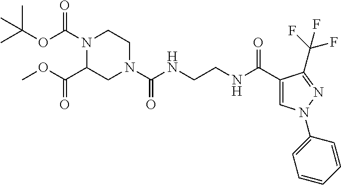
CC(OC(N1C(C(=O)OC)CN(C(NCCNC(C2=CN(C3=CC=CC=C3)N=C2C(F)(F)F)=O)=O)CC1)=O)(C)C
